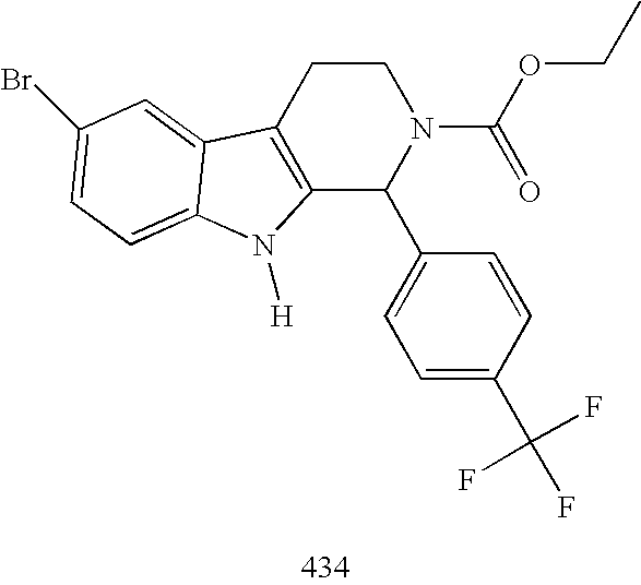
C12=C(CCN(C(OCC)=O)C1C1=CC=C(C(F)(F)F)C=C1)C1=CC(Br)=CC=C1N2[H]
